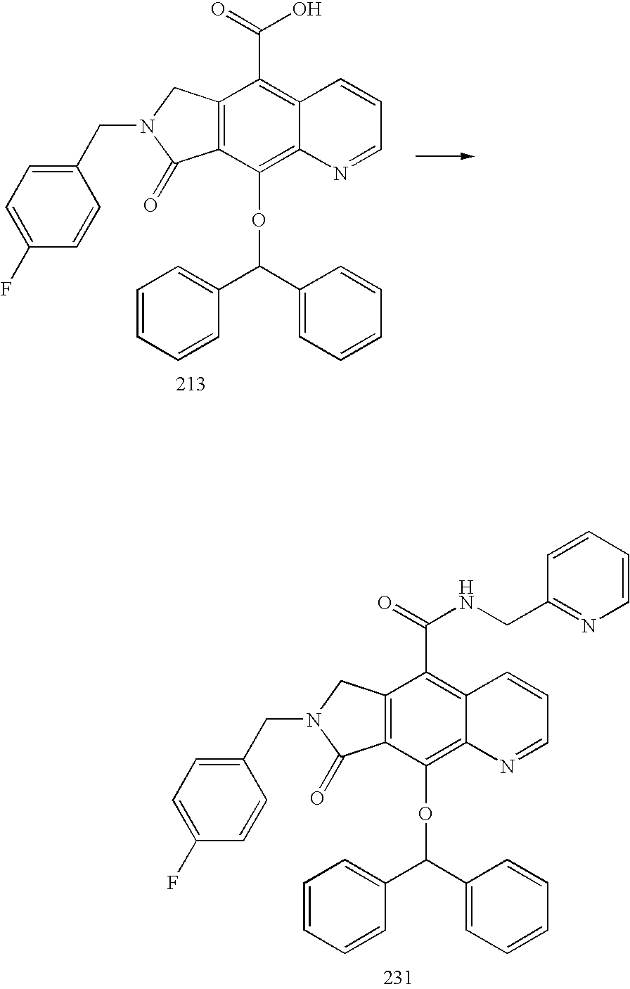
C12=C(C(OC(C3=CC=CC=C3)C3=CC=CC=C3)=C3C(=C1C(O)=O)C=CC=N3)C(=O)N(CC1=CC=C(F)C=C1)C2.C12=C(C(OC(C3=CC=CC=C3)C3=CC=CC=C3)=C3C(=C1C(=O)NCC1=NC=CC=C1)C=CC=N3)C(=O)N(CC1=CC=C(F)C=C1)C2
